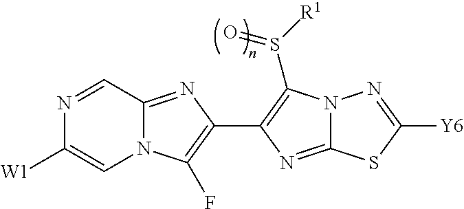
N12C(=NC(C3=C(S([R1])=O)N4C(=N3)SC([Y6])=N4)=C1F)C=NC([W1])=C2
